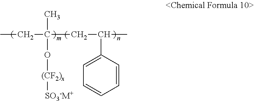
CCC(CC(C)C1=CC=CC=C1)(C)O[(CF2)x][SO3-M+]
